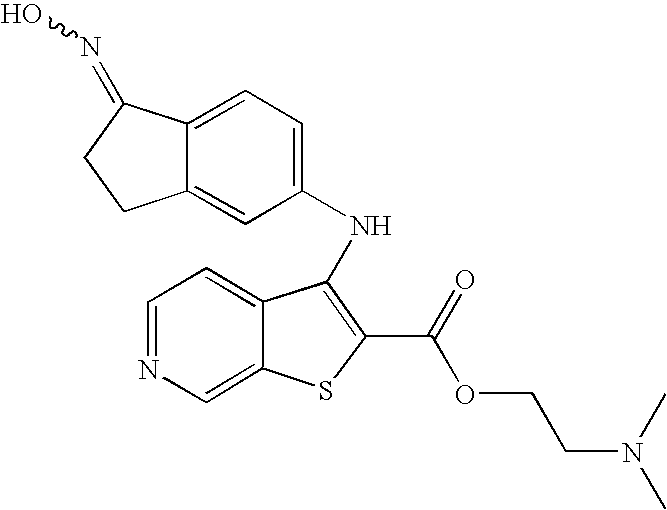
C12=CC(NC3=C(C(OCCN(C)C)=O)SC4=CN=CC=C34)=CC=C1C(=NO)CC2
